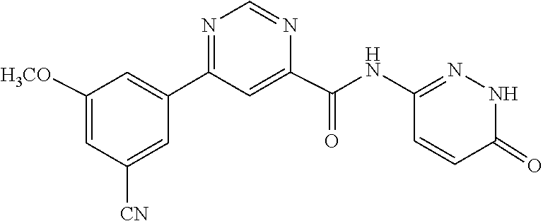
C1(C2=CC([H3CO])=CC([CN])=C2)=NC=NC(C(NC2=NNC(=O)C=C2)=O)=C1
